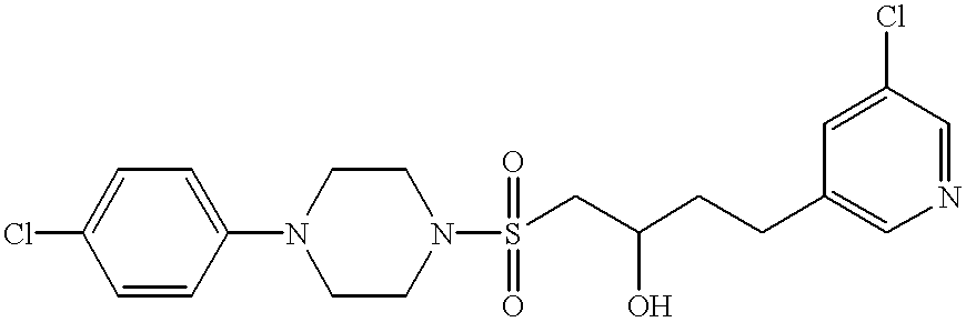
ClC1=CC=C(N2CCN(S(CC(CCC3=CN=CC(Cl)=C3)O)(=O)=O)CC2)C=C1
